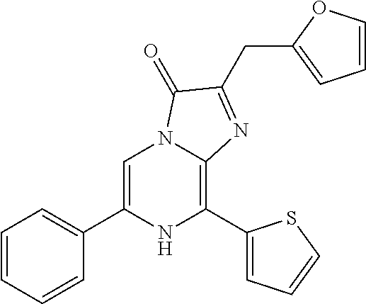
C1=C(C2=CC=CC=C2)NC(C2=CC=CS2)=C2N1C(=O)C(CC1=CC=CO1)=N2
